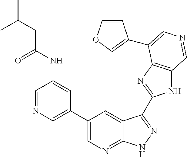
C1=NC=C(C2=CN=C3C(=C2)C(C2=NC4=C(N2)C=NC=C4C2=COC=C2)=NN3)C=C1NC(CC(C)C)=O
